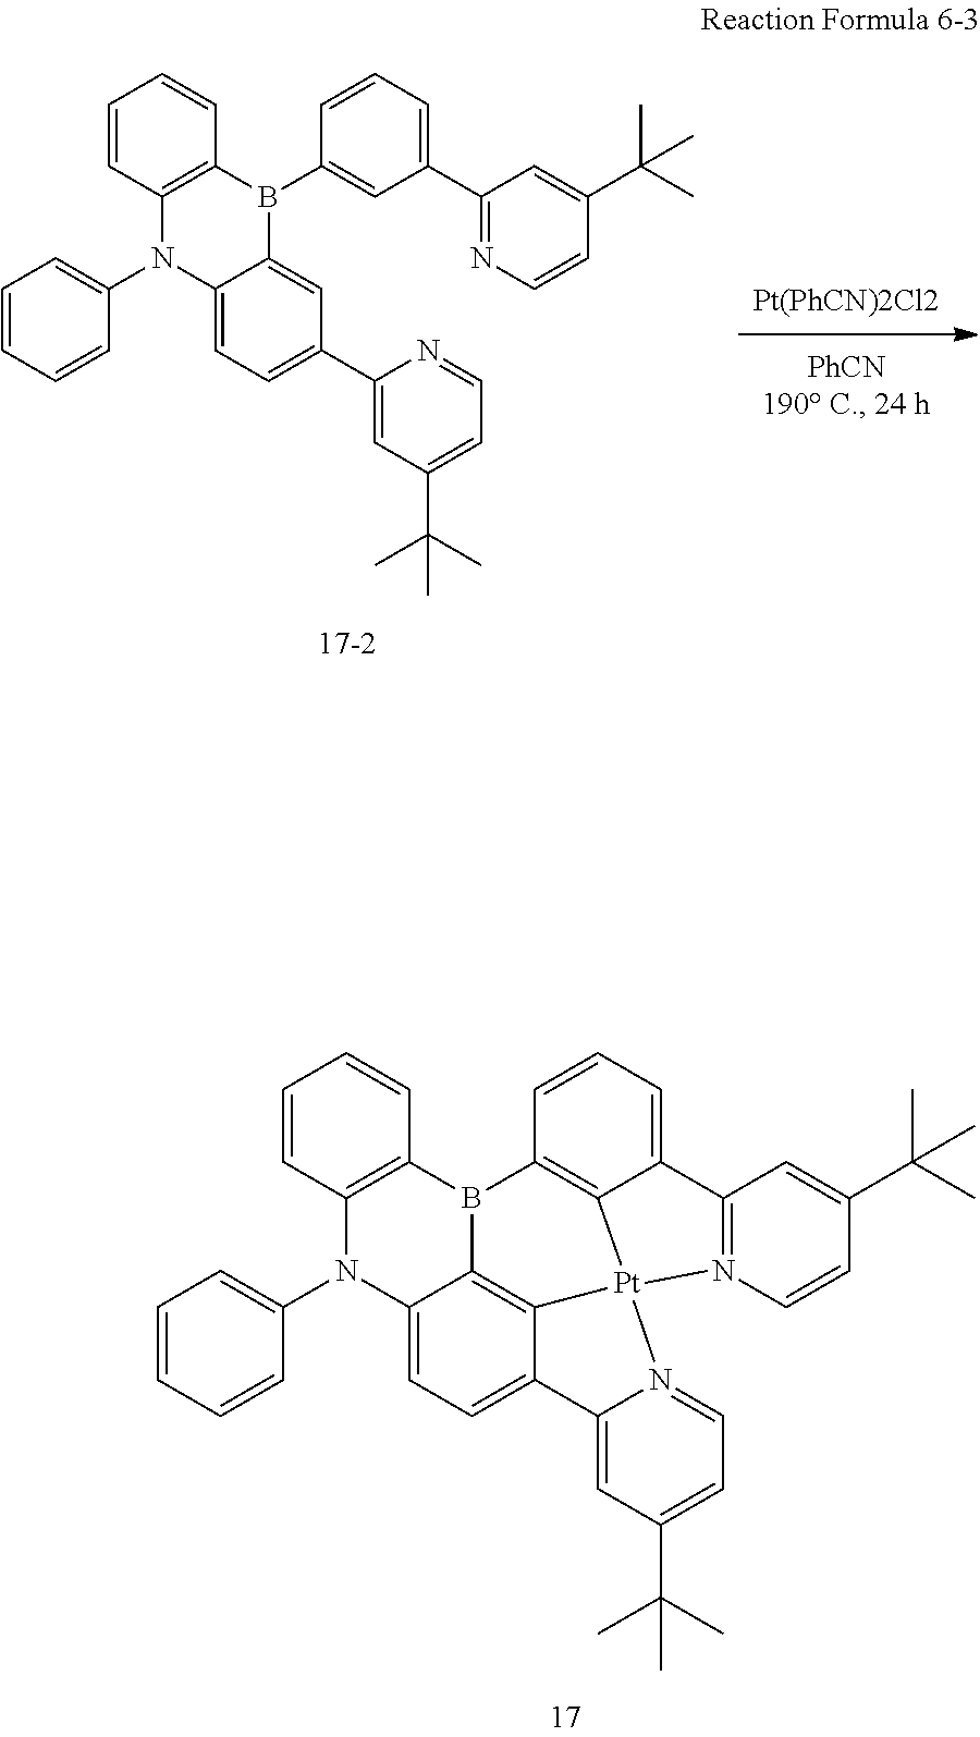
C12=C(C=CC=C1)B1C3=C4C(=CC=C3N2C2=CC=CC=C2)C2=CC(C(C)(C)C)=CC=N2[Pt]42C3=C1C=CC=C3C1=N2C=CC(C(C)(C)C)=C1.C12=C(C=CC=C1)B(C1=CC(C3=NC=CC(C(C)(C)C)=C3)=CC=C1)C1=CC(C3=CC(C(C)(C)C)=CC=N3)=CC=C1N2C1=CC=CC=C1
